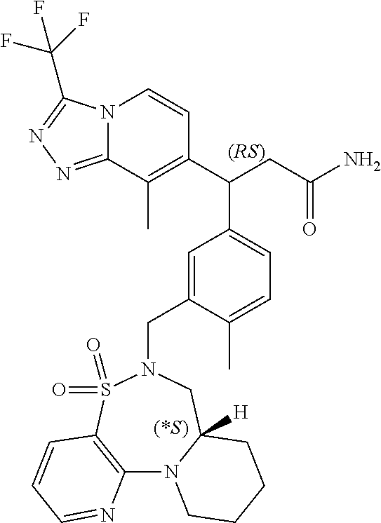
N12C(=NN=C1C(F)(F)F)C(C)=C(C(CC(N)=O)C1=CC=C(C)C(CN3CC4([H])N(C5=C(S3(=O)=O)C=CC=N5)CCCC4)=C1)C=C2
